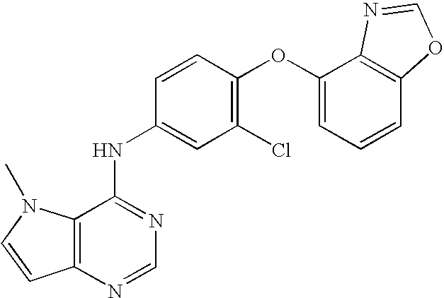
C12=C(N=CN=C1NC1=CC(Cl)=C(OC3=CC=CC4=C3N=CO4)C=C1)C=CN2C
